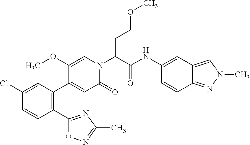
C1(Cl)=CC(C2=CC(=O)N(C(C(NC3=CC4=CN(C)N=C4C=C3)=O)CCOC)C=C2OC)=C(C2=NC(C)=NO2)C=C1
